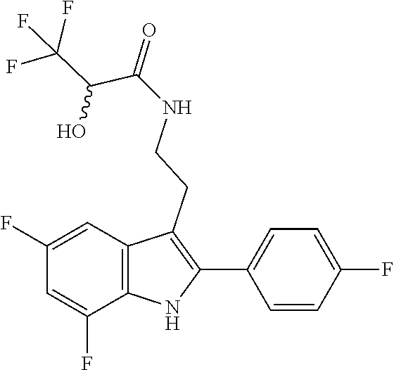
FC(C(C(=O)NCCC1=C(C2=CC=C(F)C=C2)NC2=C1C=C(F)C=C2F)O)(F)F
